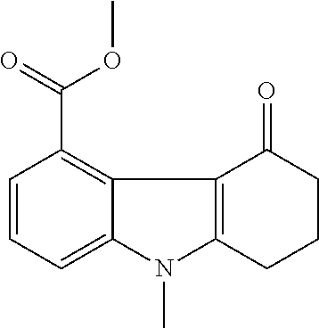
C12=C(C(=O)OC)C=CC=C1N(C)C1=C2C(=O)CCC1
